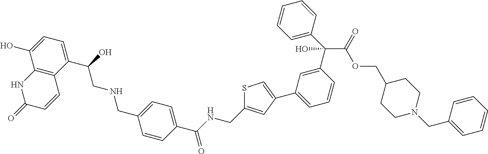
N(CC1=CC(C2=CC=CC(C(C3=CC=CC=C3)(O)C(=O)OCC3CCN(CC4=CC=CC=C4)CC3)=C2)=CS1)C(C1=CC=C(CNCC(C2=CC=C(O)C3=C2C=CC(=O)N3)O)C=C1)=O
